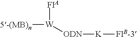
[FIA][W]([ODN][K][FIB-3])[5-(MB)n]
